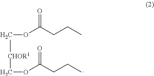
O=C(CCC)OC[CHOR1]COC(CCC)=O
